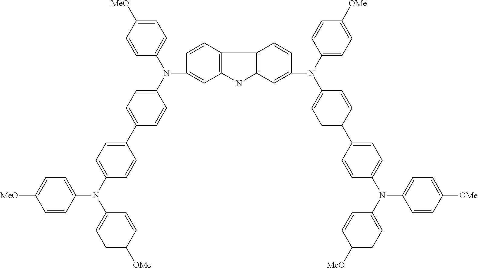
C1([MeO])=CC=C(N(C2=CC=C(C3=CC=C(N(C4=CC=C([MeO])C=C4)C4=CC5=C(C=C4)C4=C(C=C(N(C6=CC=C([OMe])C=C6)C6=CC=C(C7=CC=C(N(C8=CC=C([MeO])C=C8)C8=CC=C([OMe])C=C8)C=C7)C=C6)C=C4)N5)C=C3)C=C2)C2=CC=C([OMe])C=C2)C=C1
